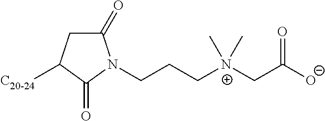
C1(=O)CC([C20-24])C(=O)N1CCC[N+](CC([O-])=O)(C)C
